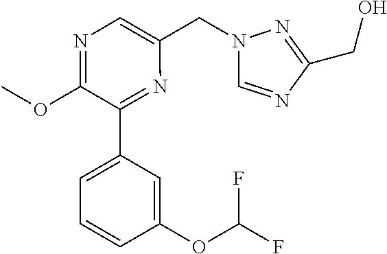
C1(OC)=NC=C(CN2C=NC(CO)=N2)N=C1C1=CC=CC(OC(F)F)=C1
